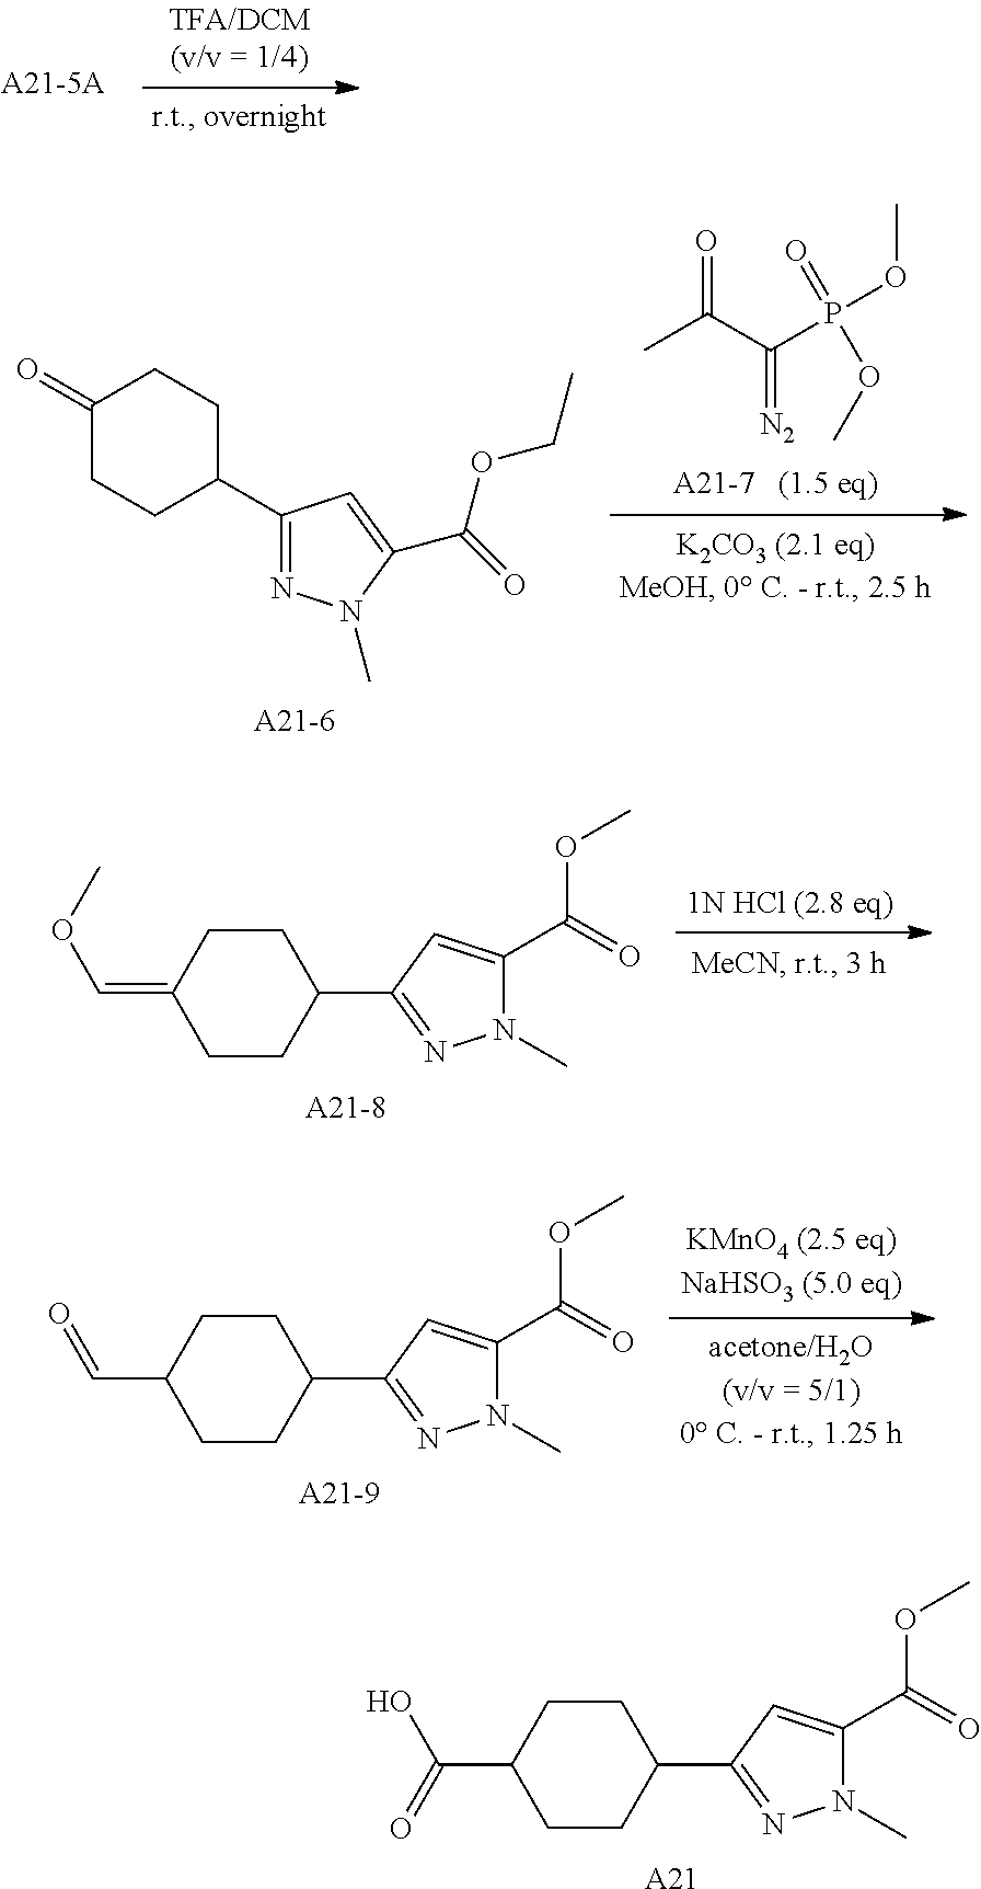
O=C(C)C(=[N2])P(=O)(OC)OC.C1(=O)CCC(C2=NN(C)C(C(OCC)=O)=C2)CC1.N1(C)C(C(OC)=O)=CC(C2CCC(=COC)CC2)=N1.N1(C)C(C(OC)=O)=CC(C2CCC(C=O)CC2)=N1.N1(C)C(C(OC)=O)=CC(C2CCC(C(O)=O)CC2)=N1.[A21]
